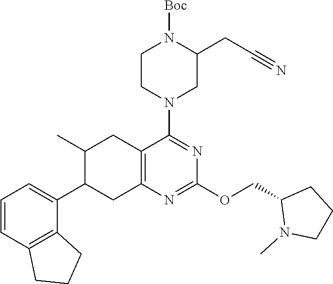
C1=CC2=C(C(C3C(C)CC4=C(C3)N=C(OCC3N(C)CCC3)N=C4N3CC(CC#N)N([Boc])CC3)=C1)CCC2
